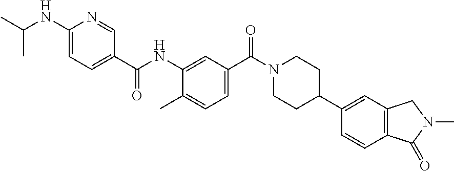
C1=NC(NC(C)C)=CC=C1C(NC1=CC(C(N2CCC(C3=CC4=C(C=C3)C(=O)N(C)C4)CC2)=O)=CC=C1C)=O
